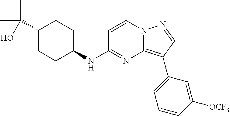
C1CC(C(C)(C)O)CCC1NC1=NC2=C(C3=CC=CC([OCF3])=C3)C=NN2C=C1
